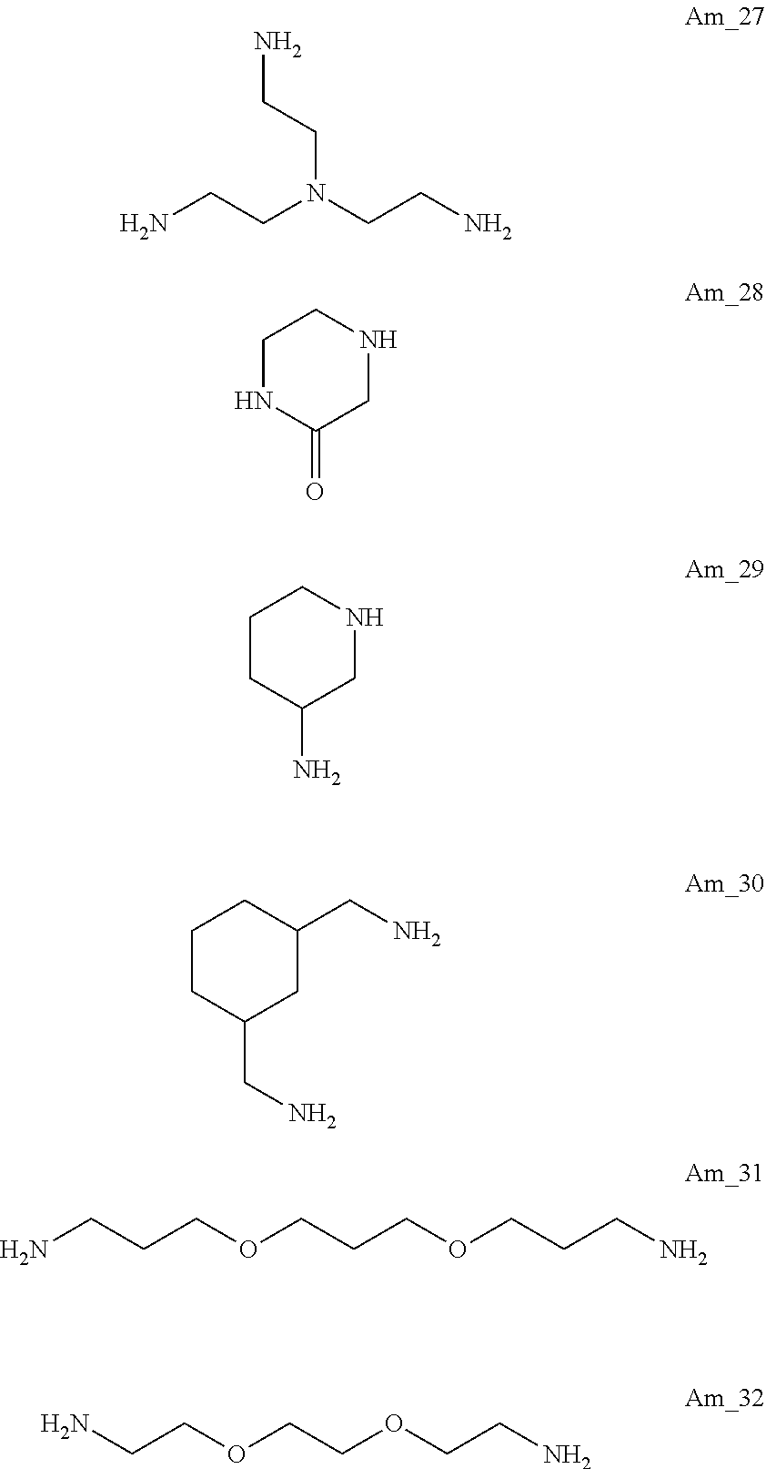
NCCN(CCN)CCN.C1NC(=O)CNC1.C1CC(N)CNC1.C1CC(CN)CC(CN)C1.NCCCOCCCOCCCN.NCCOCCOCCN
